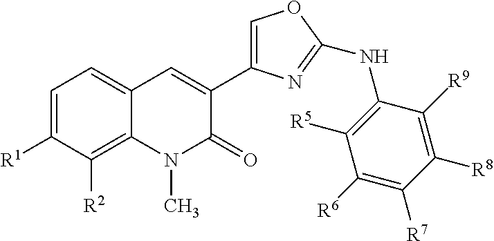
C1=C([R1])C([R2])=C2C(=C1)C=C(C1=COC(NC3=C([R5])C([R6])=C([R7])C([R8])=C3[R9])=N1)C(=O)N2C
